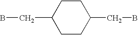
C1CC(CB)CCC1CB
